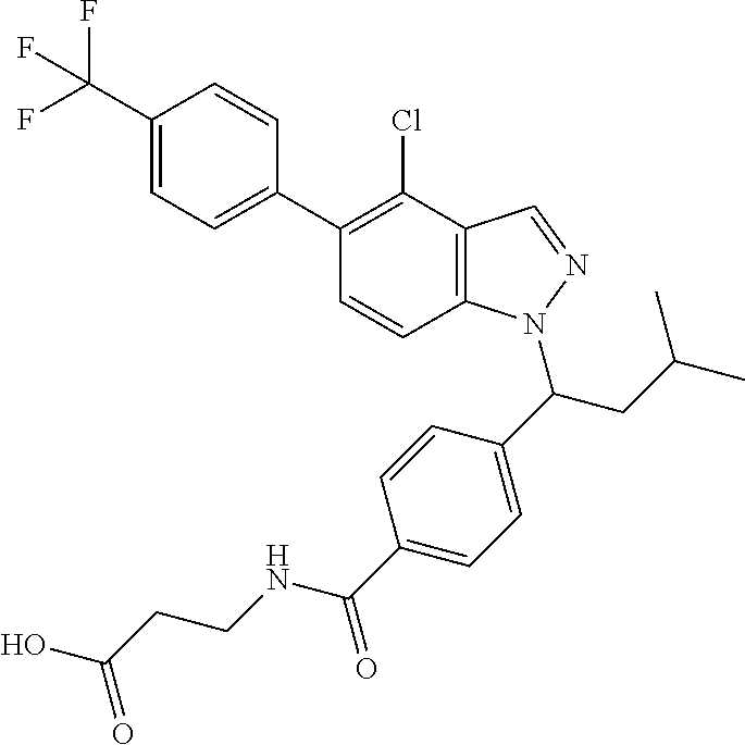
C1(C(F)(F)F)=CC=C(C2=C(Cl)C3=C(C=C2)N(C(C2=CC=C(C(=O)NCCC(O)=O)C=C2)CC(C)C)N=C3)C=C1
